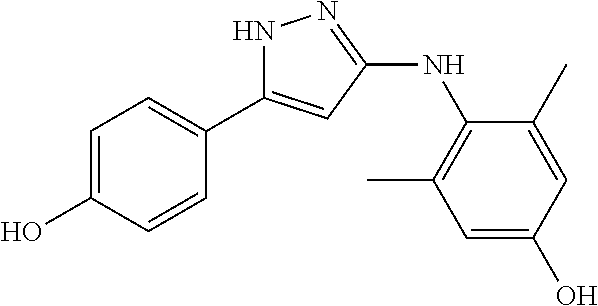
N1C(C2=CC=C(O)C=C2)=CC(NC2=C(C)C=C(O)C=C2C)=N1
